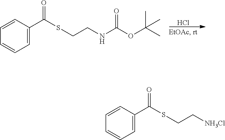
Cl.C(CNC(OC(C)(C)C)=O)SC(C1=CC=CC=C1)=O.C(C[NH3Cl])SC(C1=CC=CC=C1)=O
